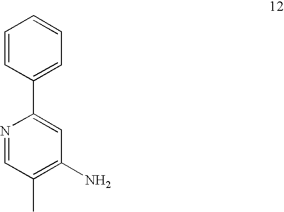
N1=CC(C)=C(N)C=C1C1=CC=CC=C1
